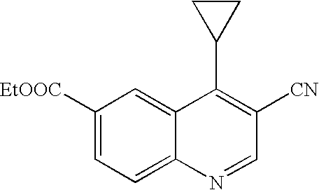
C1([EtOOC])=CC=C2C(=C1)C(C1CC1)=C([CN])C=N2
